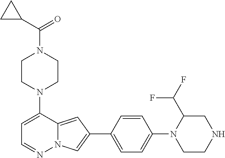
N1(C2=CC=NN3C2=CC(C2=CC=C(N4CCNCC4C(F)F)C=C2)=C3)CCN(C(C2CC2)=O)CC1
